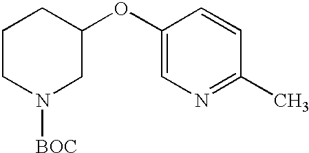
C1CN([BOC])CC(OC2=CN=C(C)C=C2)C1
